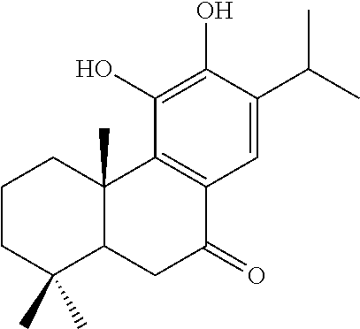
C1CC(C)(C)C2C(C)(C1)C1=C(C(=O)C2)C=C(C(C)C)C(O)=C1O
